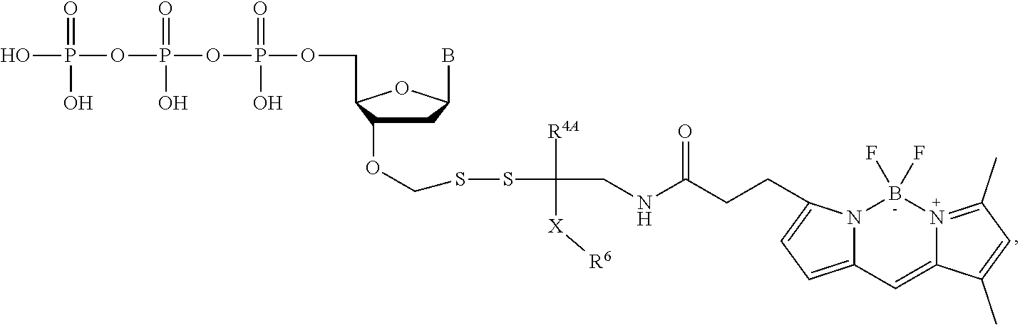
C1C(OCSSC([R4A])([X][R6])CNC(CCC2=CC=C3N2B(F)(F)N2=C(C)C=C(C)C2=C3)=O)C(COP(=O)(O)OP(=O)(O)OP(=O)(O)O)OC1B
